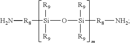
O([Si]([R8][NH2])([R9])[R9])[Si]([R8]N)([R9])[R9]
